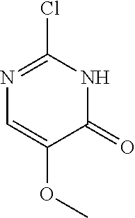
C1(=O)NC(Cl)=NC=C1OC
